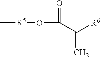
C[R5]OC(=O)C([R6])=C
